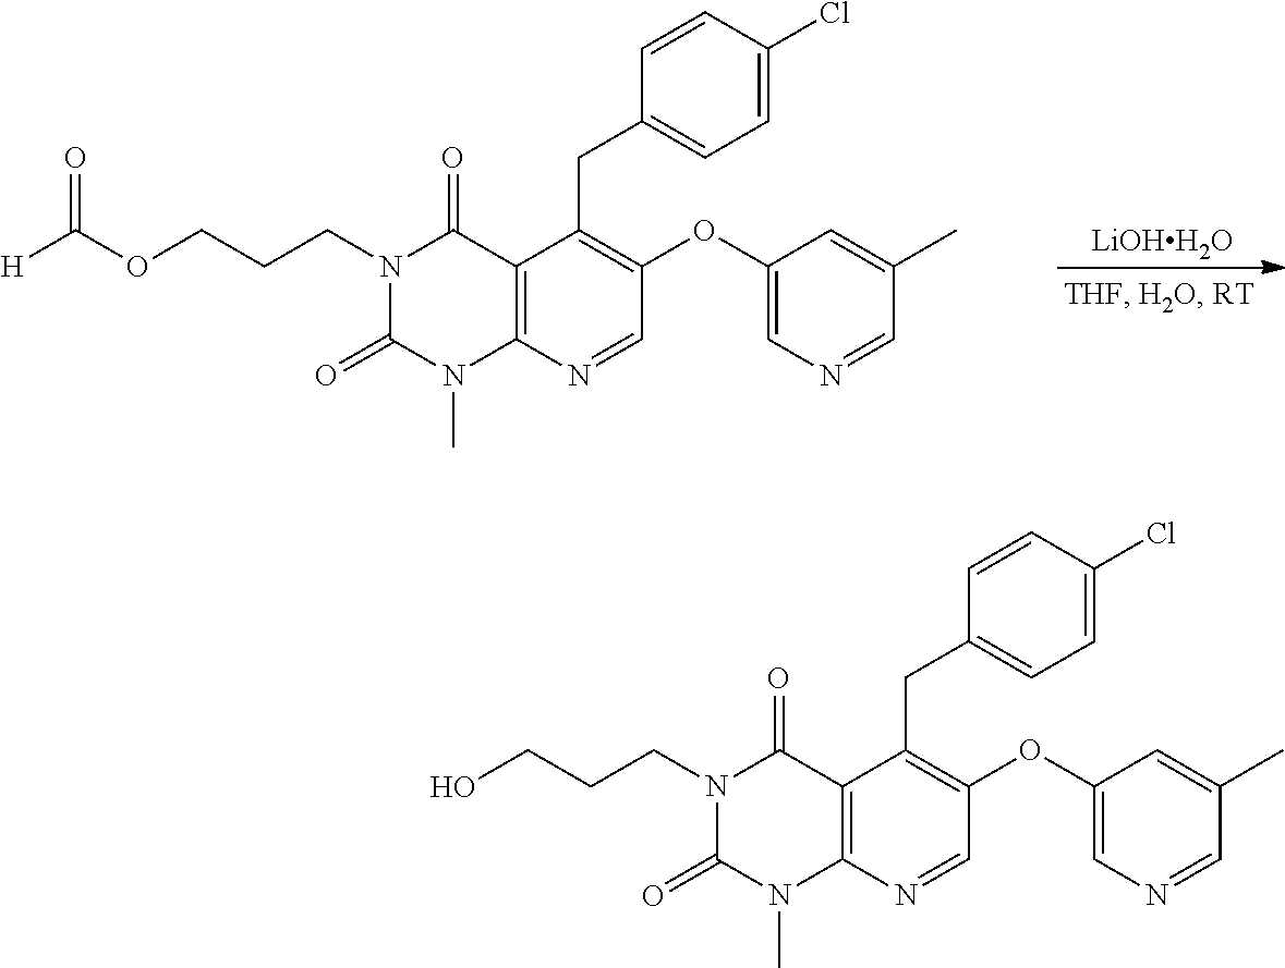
C12=C(N=CC(OC3=CN=CC(C)=C3)=C1CC1=CC=C(Cl)C=C1)N(C)C(=O)N(CCCOC([H])=O)C2=O.[LiOHH2O].C12=C(N=CC(OC3=CN=CC(C)=C3)=C1CC1=CC=C(Cl)C=C1)N(C)C(=O)N(CCCO)C2=O
